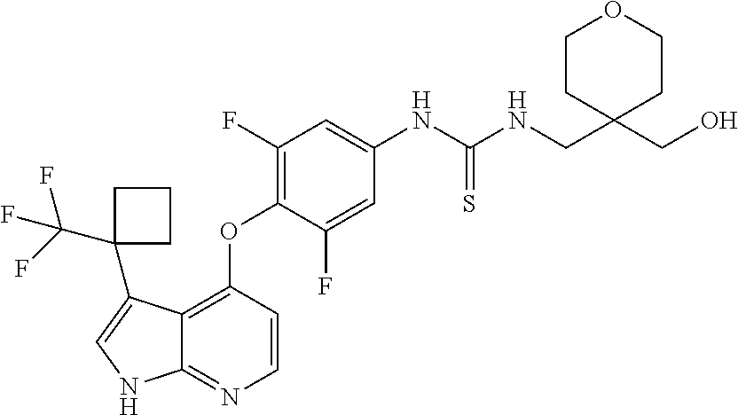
C12=C(OC3=C(F)C=C(NC(NCC4(CO)CCOCC4)=S)C=C3F)C=CN=C1NC=C2C1(C(F)(F)F)CCC1
